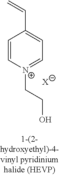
C1=C[N+](CCO)=CC=C1C=C.[X]
